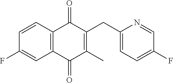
C1=NC(CC2=C(C)C(=O)C3=C(C=CC(F)=C3)C2=O)=CC=C1F
